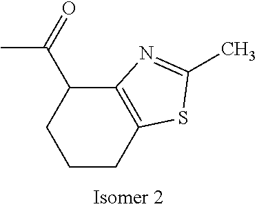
C1CC2=C(C(C(=O)C)C1)N=C(C)S2
